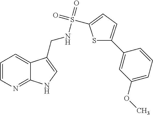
C1=CN=C2C(=C1)C(CNS(=O)(=O)C1=CC=C(C3=CC(OC)=CC=C3)S1)=CN2
